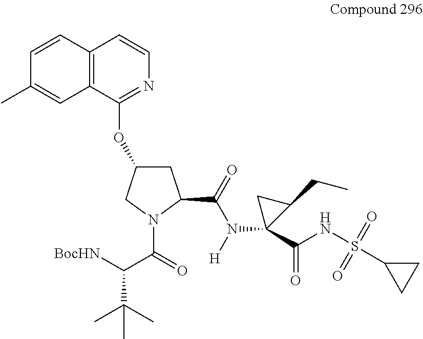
[BocHN]C(C(=O)N1C(C(=O)N([H])C2(C(NS(C3CC3)(=O)=O)=O)C(CC)C2)CC(OC2=NC=CC3=C2C=C(C)C=C3)C1)C(C)(C)C
